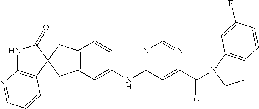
N1C2=C(C=CC=N2)C2(C1=O)CC1=C(C2)C=C(NC2=NC=NC(C(=O)N3C4=C(CC3)C=CC(F)=C4)=C2)C=C1
